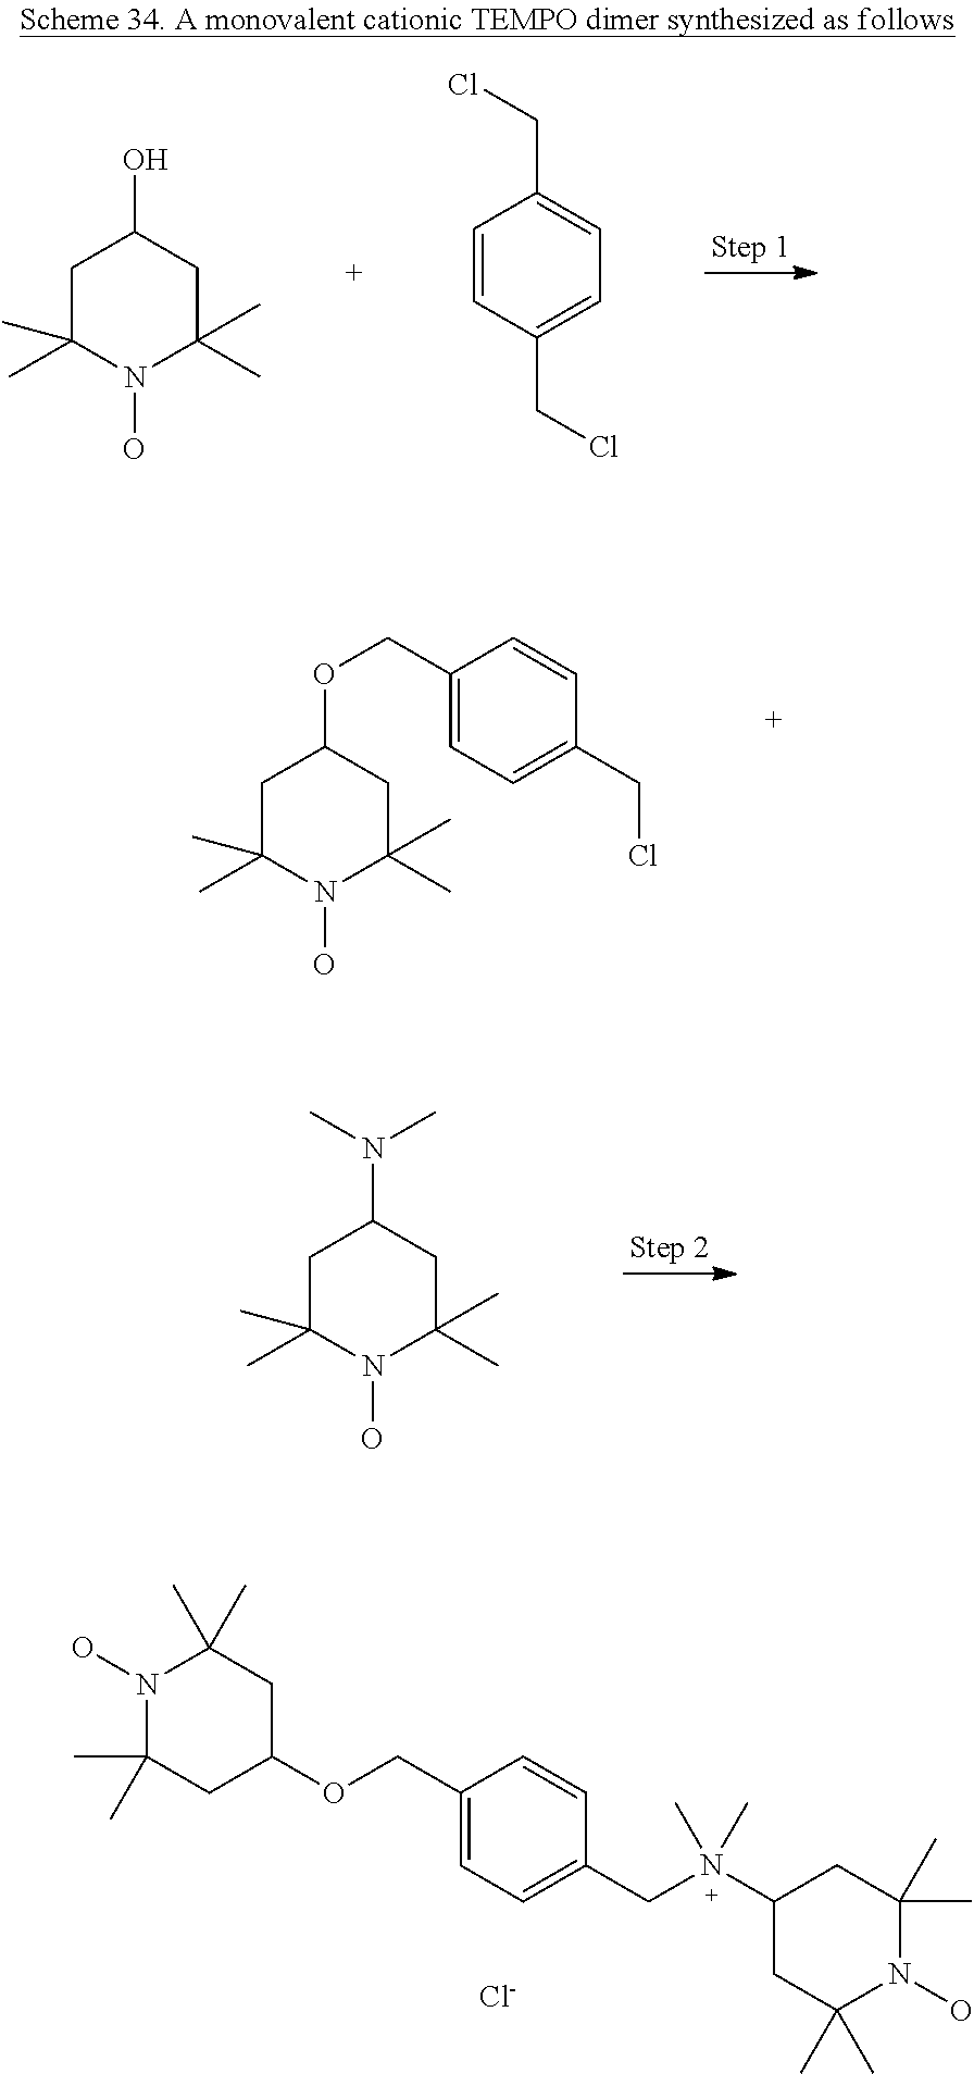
C1C(C)(C)N(O)C(C)(C)CC1O.C(C1=CC=C(CCl)C=C1)Cl.C1C(C)(C)N(O)C(C)(C)CC1OCC1=CC=C(CCl)C=C1.C1C(C)(C)N(O)C(C)(C)CC1N(C)C.C1(COC2CC(C)(C)N(O)C(C)(C)C2)=CC=C(CN(C2CC(C)(C)N(O)C(C)(C)C2)(C)C)C=C1.[Cl-]
